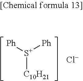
[S+]([C10H21])([Ph])[Ph].[Cl-]
